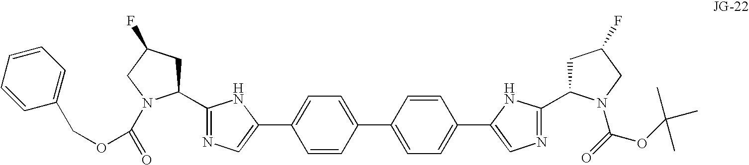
C1=CC=CC(COC(=O)N2C(C3=NC=C(C4=CC=C(C5=CC=C(C6=CN=C(C7CC(F)CN7C(=O)OC(C)(C)C)N6)C=C5)C=C4)N3)CC(F)C2)=C1
